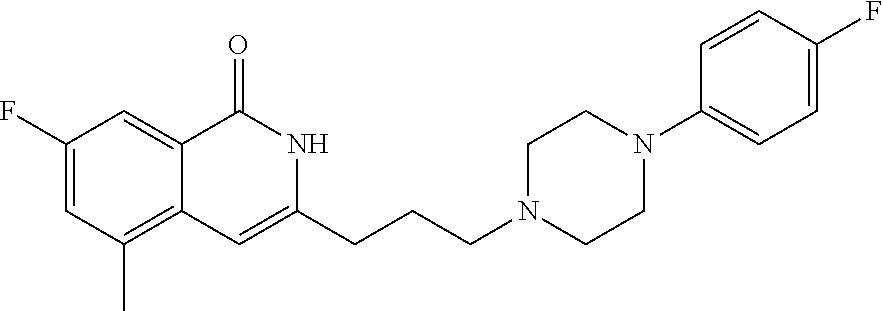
C1(F)=CC(C)=C2C(=C1)C(=O)NC(CCCN1CCN(C3=CC=C(F)C=C3)CC1)=C2
